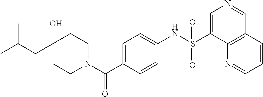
N1(C(C2=CC=C(NS(C3=CN=CC4=C3N=CC=C4)(=O)=O)C=C2)=O)CCC(CC(C)C)(O)CC1
